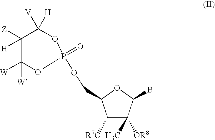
C1([Z])([H])C([W])([W])OP(OCC2C([R7O])C(C)([OR8])C(B)O2)(=O)OC1([V])[H]
